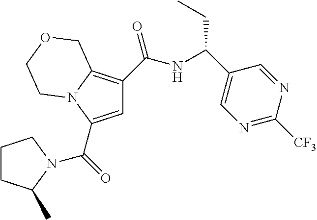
C1=C(C(=O)N2C(C)CCC2)N2C(=C1C(NC(CC)C1=CN=C([CF3])N=C1)=O)COCC2
